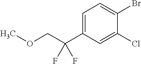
C(OC)C(C1=CC=C(Br)C(Cl)=C1)(F)F
